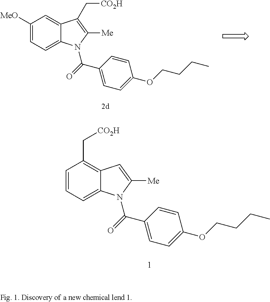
C1([MeO])=CC=C2C(=C1)C(C[CO2H])=C([Me])N2C(=O)C1=CC=C(OCCCC)C=C1.C1=CC=C2C(=C1C[CO2H])C=C([Me])N2C(=O)C1=CC=C(OCCCC)C=C1
